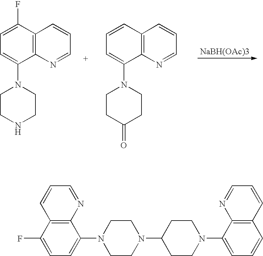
C1(F)=CC=C(N2CCNCC2)C2=C1C=CC=N2.[NaBH(OAc)3].C1=CC=C(N2CCC(=O)CC2)C2=C1C=CC=N2.C1=CC2=C(N=C1)C(N1CCN(C3CCN(C4=CC=CC5=C4N=CC=C5)CC3)CC1)=CC=C2F
